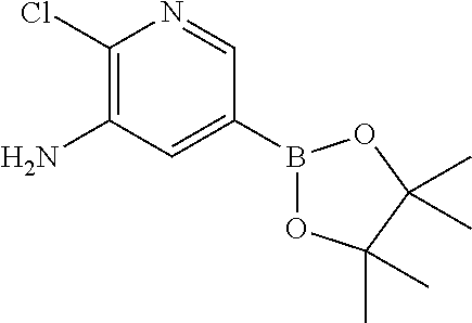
C1(Cl)=C(N)C=C(B2OC(C)(C)C(C)(C)O2)C=N1
